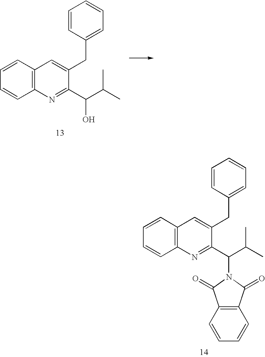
C1=CC2=C(C=C1)N=C(C(C(C)C)O)C(CC1=CC=CC=C1)=C2.C1=CC2=C(C=C1)N=C(C(C(C)C)N1C(=O)C3=C(C1=O)C=CC=C3)C(CC1=CC=CC=C1)=C2
